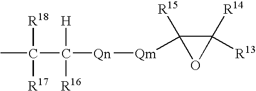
C1([R14])([R13])C([R15])([Qm][Qn]C(C(C)([R17])[R18])([H])[R16])O1
